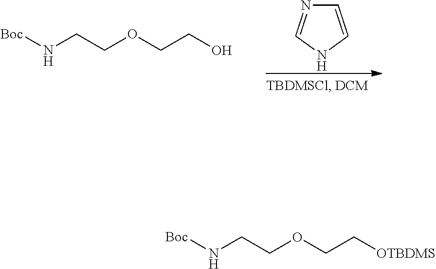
[Boc]NCCOCCO.C1=CNC=N1.[Boc]NCCOCC[OTBDMS]
